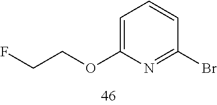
C1=C(OCCF)N=C(Br)C=C1
